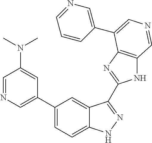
C1(C2=CN=CC(N(C)C)=C2)=CC=C2C(=C1)C(C1=NC3=C(N1)C=NC=C3C1=CN=CC=C1)=NN2
